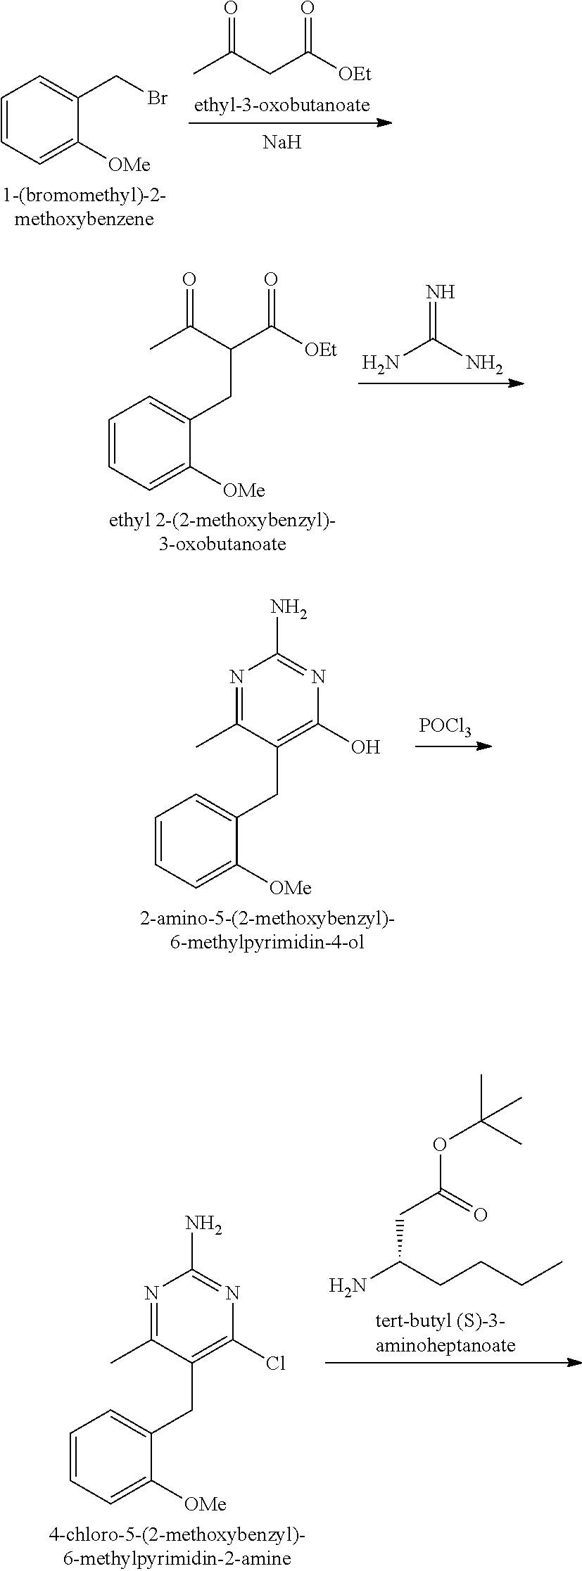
CC(CC([OEt])=O)=O.[Na].C1=CC=C([OMe])C(CBr)=C1.NC(N)=N.C1=CC=C([OMe])C(CC(C(C)=O)C([OEt])=O)=C1.[POCl3].OC1=C(CC2=CC=CC=C2[OMe])C(C)=NC(N)=N1.ClC1=C(CC2=CC=CC=C2[OMe])C(C)=NC(N)=N1.NC(CCCC)CC(OC(C)(C)C)=O
